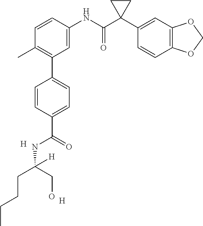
C1=C(NC(C2(C3=CC4=C(C=C3)OCO4)CC2)=O)C=CC(C)=C1C1=CC=C(C(NC(CCCC)(CO)[H])=O)C=C1.[H].[H]
